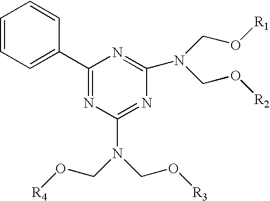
C1=CC=C(C2=NC(N(CO[R4])CO[R3])=NC(N(CO[R2])CO[R1])=N2)C=C1
